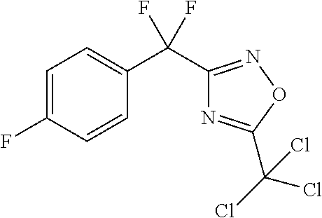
C1=C(F)C=CC(C(C2=NOC(C(Cl)(Cl)Cl)=N2)(F)F)=C1
